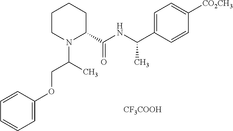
C1=C(OCC(N2C(C(=O)NC(C)C3=CC=C([CO2CH3])C=C3)CCCC2)C)C=CC=C1.[CF3COOH]
